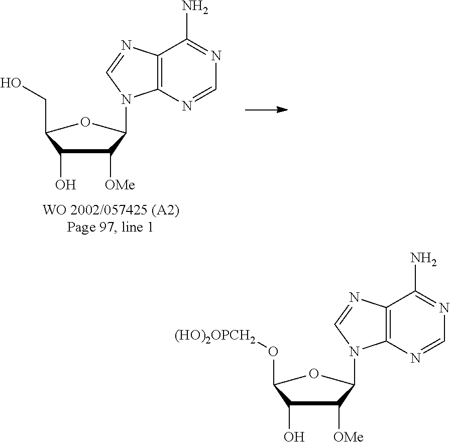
C1([OMe])C(O)C(O[(HO)2OPCH2])OC1N1C2=C(N=C1)C(N)=NC=N2.C1([OMe])C(O)C(CO)OC1N1C2=C(N=C1)C(N)=NC=N2
